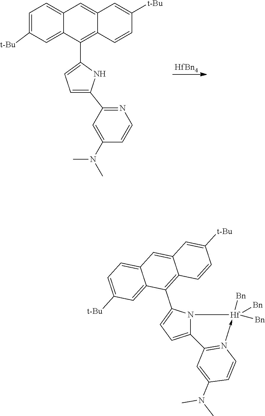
C12=CC([t-Bu])=CC=C1C=C1C=C([t-Bu])C=CC1=C2C1=CC=C(C2=NC=CC(N(C)C)=C2)N1.[HfBn4].C12=CC=C(C3=C4C(=CC5=CC=C([t-Bu])C=C35)C=C([t-Bu])C=C4)N1[Hf]([Bn])([Bn])([Bn])-N1=C2C=C(N(C)C)C=C1
